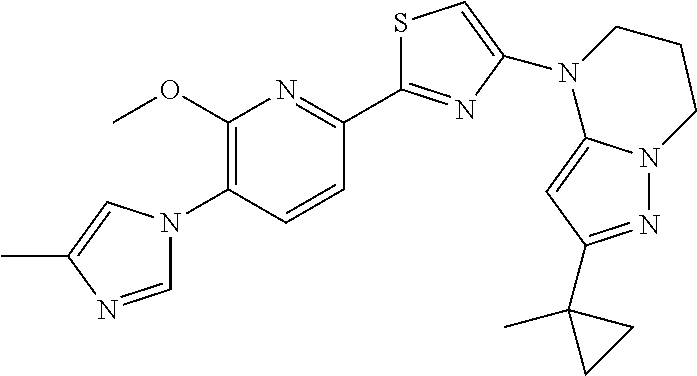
C1=NC(C)=CN1C1=C(OC)N=C(C2=NC(N3C4=CC(C5(C)CC5)=NN4CCC3)=CS2)C=C1
